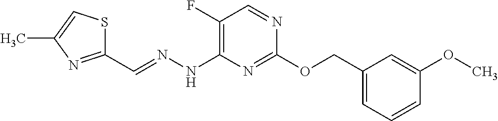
C1=CC=C(COC2=NC(NN=CC3=NC(C)=CS3)=C(F)C=N2)C=C1OC
